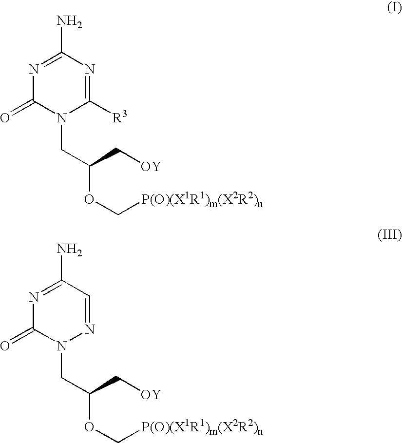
N1=C(N)N=C([R3])N(CC(C[OY])OC[P(O)(X1R1)m(X2R2)n])C1=O.N1=C(N)C=NN(CC(C[OY])OC[P(O)(X1R1)m(X2R2)n])C1=O
